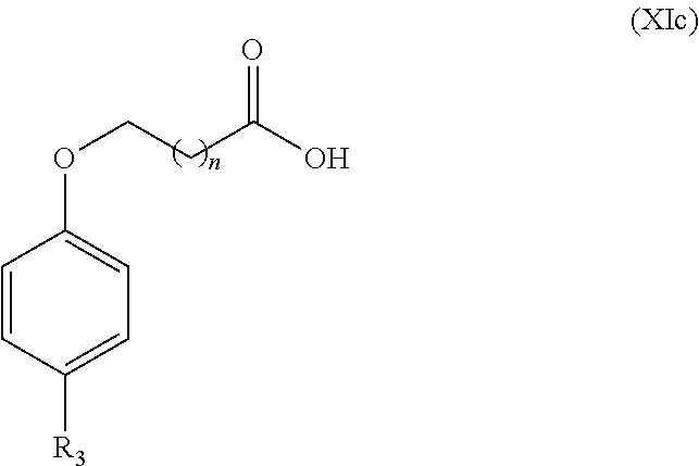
C1=CC([R3])=CC=C1OCCC(O)=O
